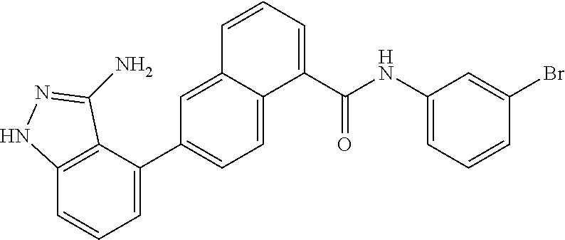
C12=C(C(C3=CC=C4C(=C3)C=CC=C4C(NC3=CC=CC(Br)=C3)=O)=CC=C1)C(N)=NN2
